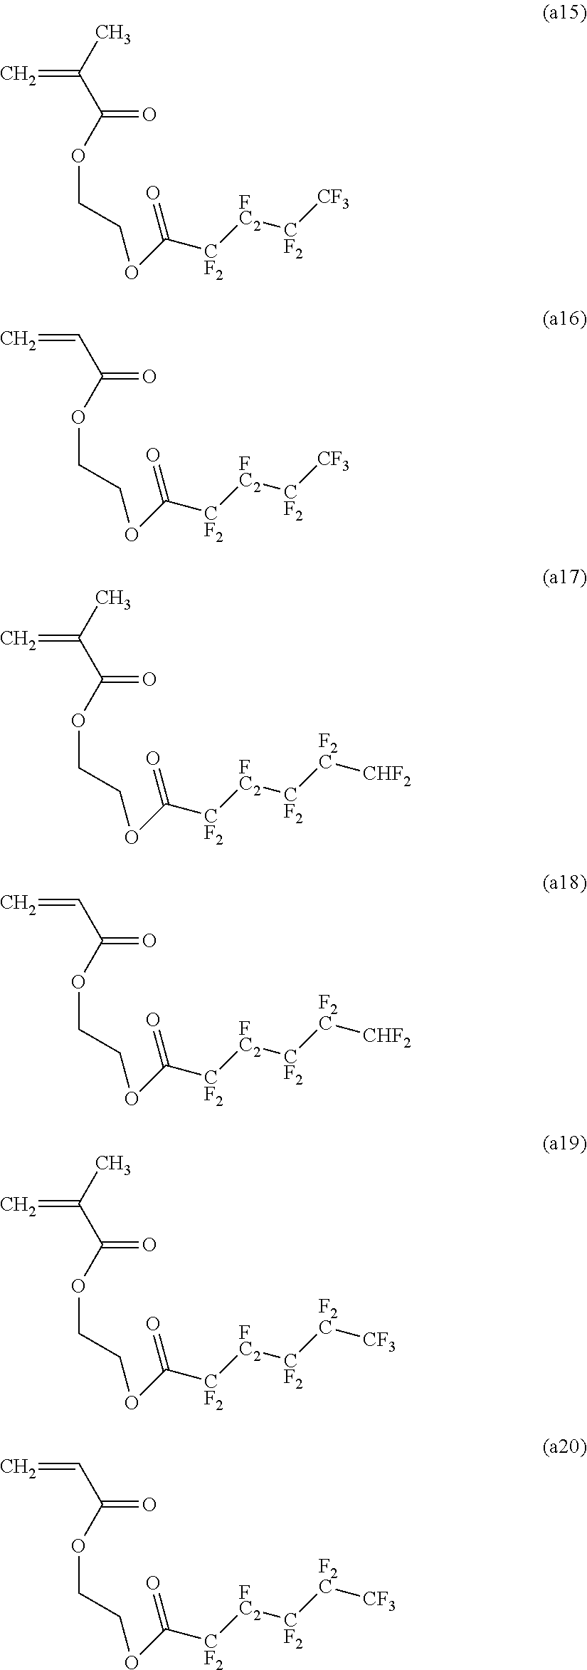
C(C(OCCOC([CF2][FC2][CF2][CF3])=O)=O)(=C)C.C(C(OCCOC([CF2][FC2][CF2][CF3])=O)=O)=C.C(C(OCCOC([CF2][FC2][CF2][F2C][CHF2])=O)=O)(=C)C.C(C(OCCOC([CF2][FC2][CF2][F2C][CHF2])=O)=O)=C.C(C(OCCOC([CF2][FC2][CF2][F2C][CF3])=O)=O)(=C)C.C(C(OCCOC([CF2][FC2][CF2][F2C][CF3])=O)=O)=C
